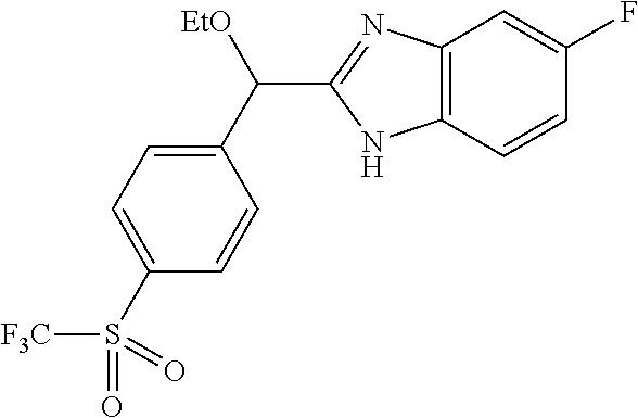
C1(S([F3C])(=O)=O)=CC=C(C([EtO])C2=NC3=C(N2)C=CC(F)=C3)C=C1
